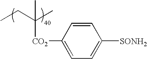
C(C)(CC)(C)[CO2]C1=CC=C([SONH2])C=C1
